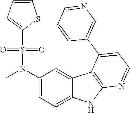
C1(N(C)S(=O)(=O)C2=CC=CS2)=CC=C2C(=C1)C1=C(N2)N=CC=C1C1=CN=CC=C1
